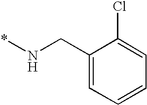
C1(CN*)=CC=CC=C1Cl
